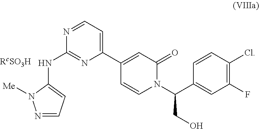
N1=CC=C(C2=CC(=O)N(C(C3=CC(F)=C(Cl)C=C3)CO)C=C2)N=C1NC1=CC=NN1[Me]
